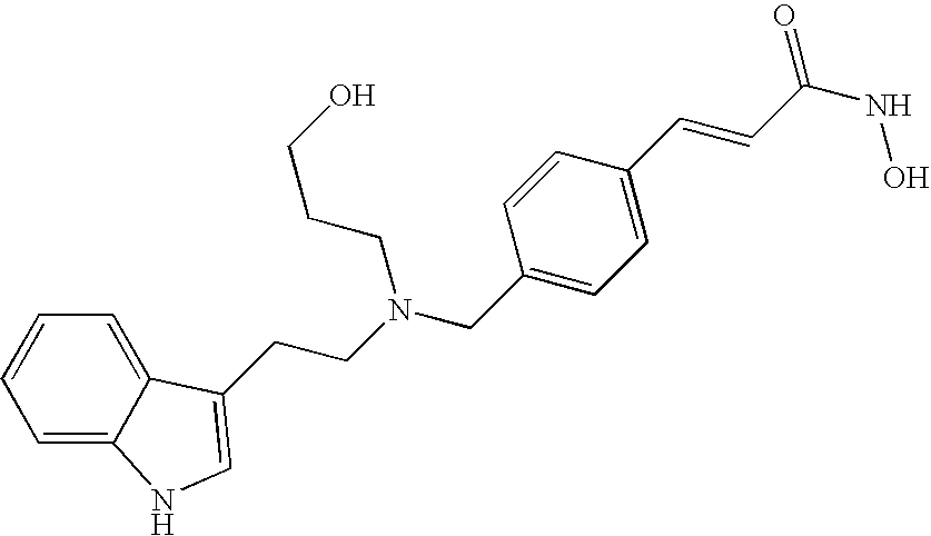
C1=C2C(=CC=C1)C(CCN(CC1=CC=C(C=CC(NO)=O)C=C1)CCCO)=CN2
